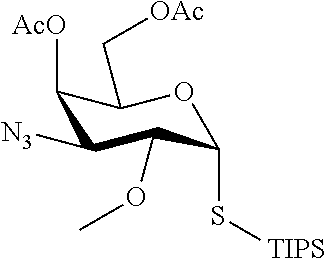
C1([AcO])C([N3])C(OC)C(S[TIPS])OC1C[OAc]
